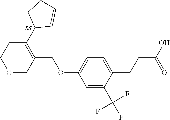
C1(COC2=CC=C(CCC(O)=O)C(C(F)(F)F)=C2)=C(C2C=CCC2)CCOC1
